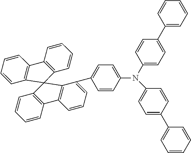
N(C1=CC=C(C2=CC=CC=C2)C=C1)(C1=CC=C(C2=CC=CC3=C2C2(C4=C3C=CC=C4)C3=C(C=CC=C3)C3=C2C=CC=C3)C=C1)C1=CC=C(C2=CC=CC=C2)C=C1
